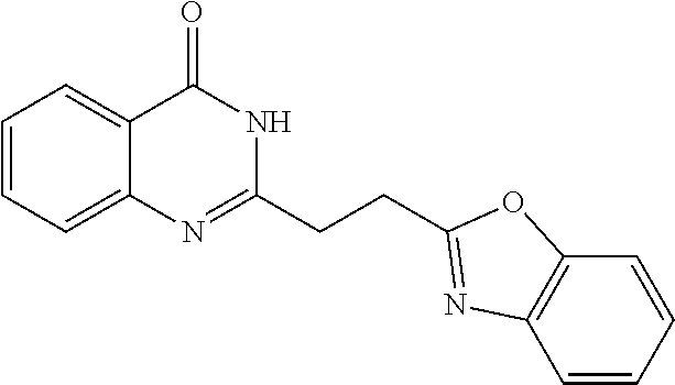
C1=CC=C2C(=C1)C(=O)NC(CCC1=NC3=C(O1)C=CC=C3)=N2
